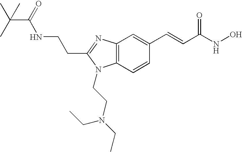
C12=C(C=CC(C=CC(NO)=O)=C1)N(CCN(CC)CC)C(CCNC(C(C)(C)C)=O)=N2
